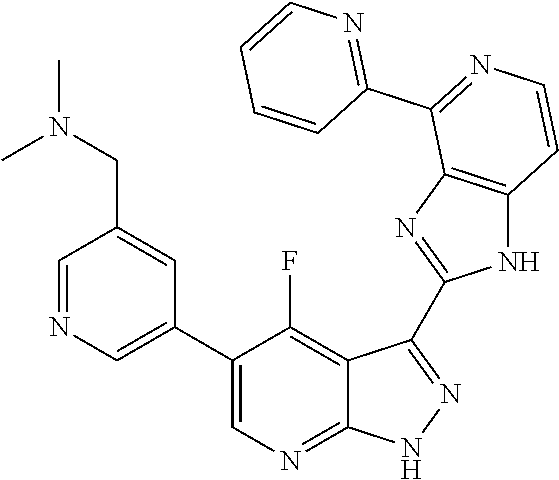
C1=NC=C(C2=CN=C3C(=C2F)C(C2=NC4=C(N2)C=CN=C4C2=NC=CC=C2)=N[N H]3)C=C1CN(C)C
